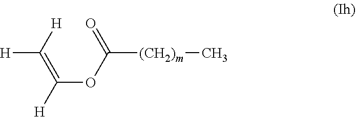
[(CH2)m](C(OC([H])=C([H])[H])=O)C
